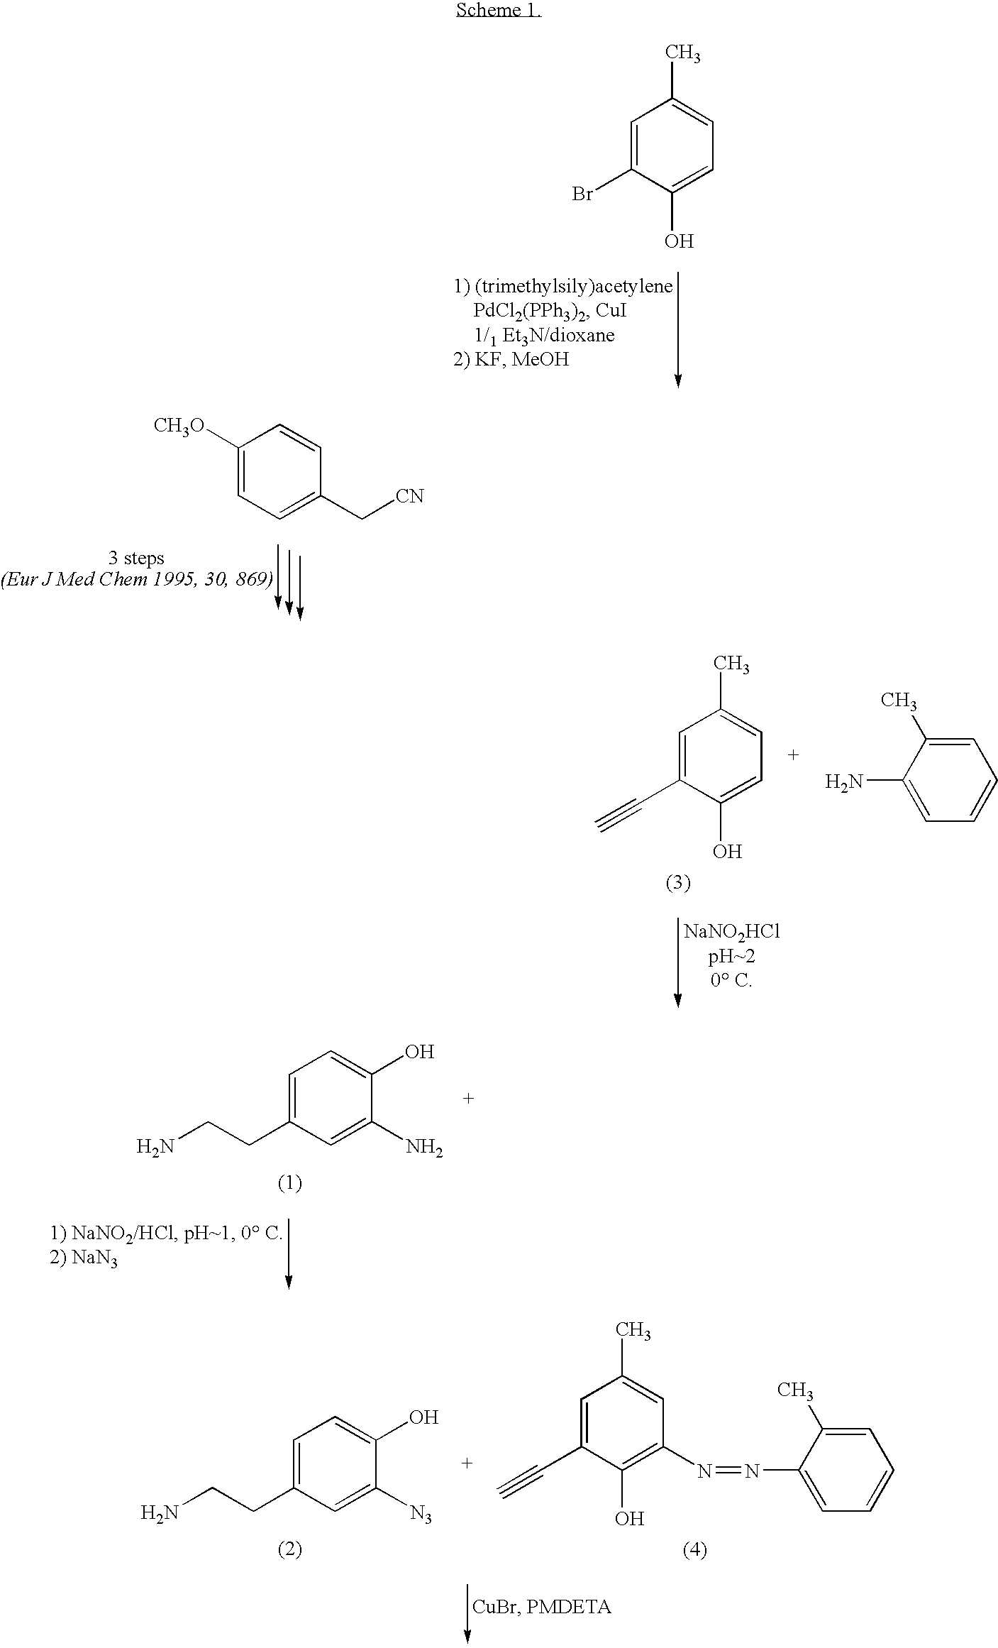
C1([CH3O])=CC=C(C[CN])C=C1.C1=C(Br)C(O)=CC=C1C.C1=C(C#C)C(O)=CC=C1C.C1=C(C)C(N)=CC=C1.C1=C(CCN)C=C(N)C(O)=C1.C1=C(CCN)C=C([N3])C(O)=C1.C1=C(C#C)C(O)=C(N=NC2=CC=CC=C2C)C=C1C
